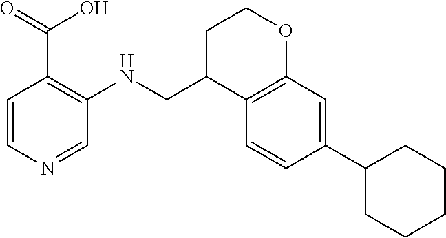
C(C1C2=C(OCC1)C=C(C1CCCCC1)C=C2)NC1=C(C(=O)O)C=CN=C1
